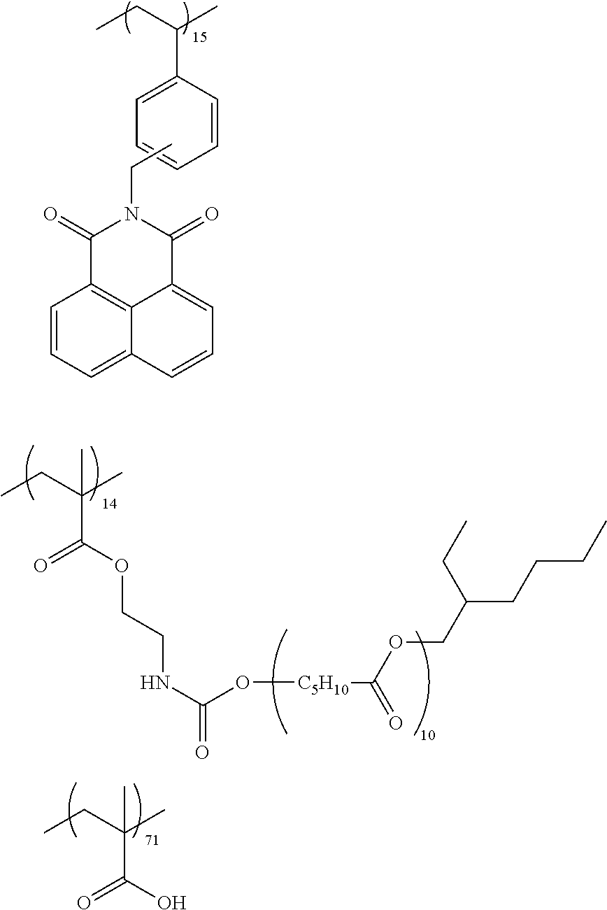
C1=CC=C2C3=C1C(=O)N(CC)C(=O)C3=CC=C2.C1=CC=CC(C(CC)C)=C1.C(C(OCCNC(=O)O[C5H10]C(=O)OCC(CCCC)CC)=O)(CC)(C)C.C(C(O)=O)(CC)(C)C
